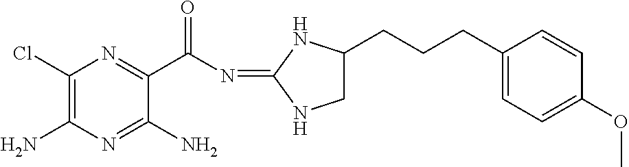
C1(Cl)=C(N)N=C(N)C(C(N=C2NCC(CCCC3=CC=C(OC)C=C3)N2)=O)=N1
